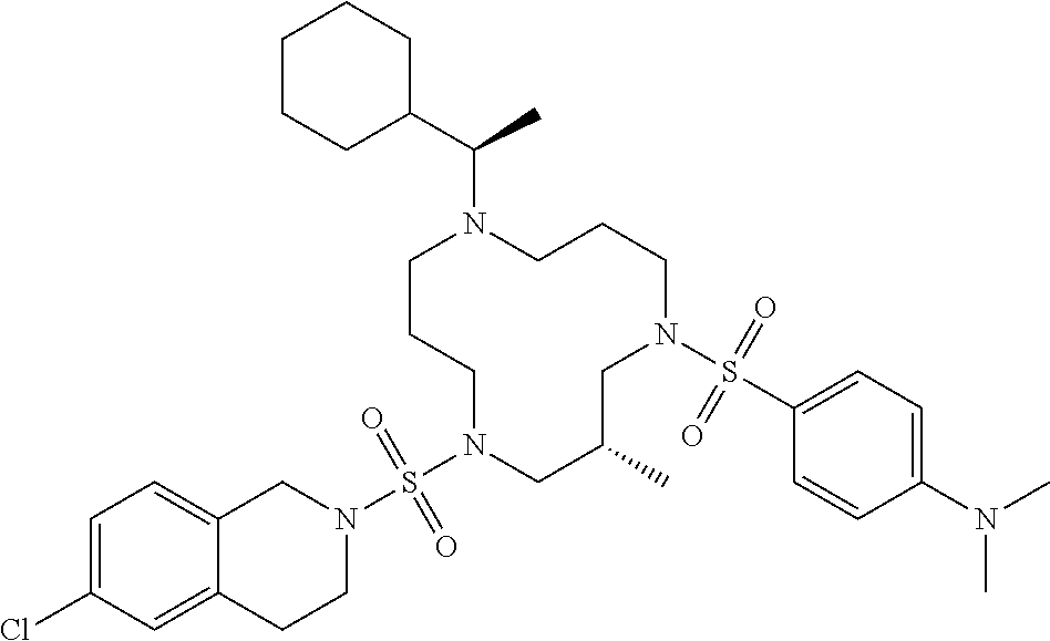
C1CCN(S(N2CC3=CC=C(Cl)C=C3CC2)(=O)=O)CC(C)CN(S(C2=CC=C(N(C)C)C=C2)(=O)=O)CCCN1C(C)C1CCCCC1
